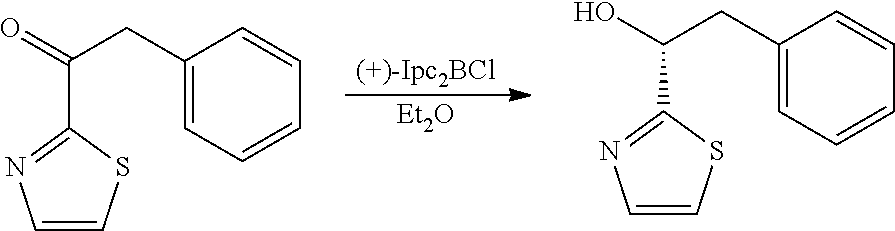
[Et2O].[(+)-Ipc2BCl].C1(CC(O)C2=NC=CS2)=CC=CC=C1.C1(CC(=O)C2=NC=CS2)=CC=CC=C1
